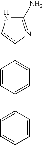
N1C(N)=NC(C2=CC=C(C3=CC=CC=C3)C=C2)=C1
